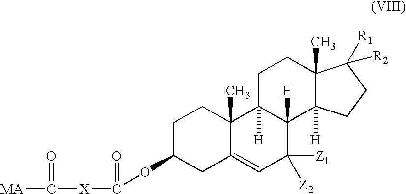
C1C(OC([X]C([MA])=O)=O)CC2=CC([Z2])([Z1])C3([H])C([H])(C2(C)C1)CCC1(C)C3([H])CCC1([R1])[R2]
